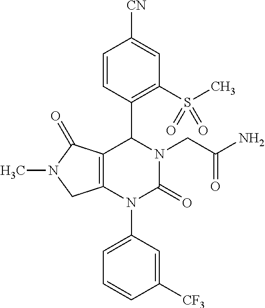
N1(C2=CC=CC([CF3])=C2)C2=C(C(C3=C(S(C)(=O)=O)C=C([CN])C=C3)N(CC(N)=O)C1=O)C(=O)N(C)C2
